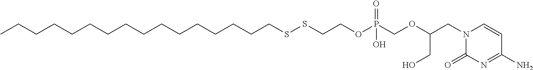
CCCCCCCCCCCCCCCCSSCCOP(COC(CN1C(=O)N=C(N)C=C1)CO)(=O)O
